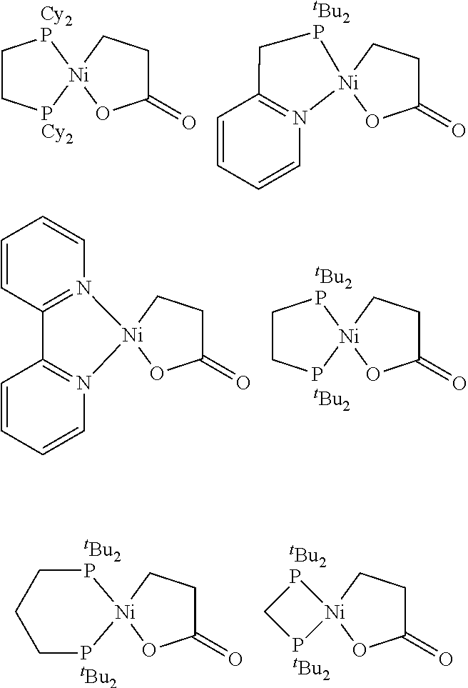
O=C1CC[Ni]2(O1)[Cy2P]CC[PCy2]2.O=C1CC[Ni]2(O1)N1=C(C=CC=C1)C[tBu2P]2.O=C1CC[Ni]2(O1)N1=C(C=CC=C1)C1=N2C=CC=C1.O=C1CC[Ni]2(O1)[tBu2P]CCP2.[tBu2].O=C1CC[Ni]2(O1)[tBu2P]CCCP2.[tBu2].O=C1CC[Ni]2(O1)[tBu2P]CP2.[tBu2]
